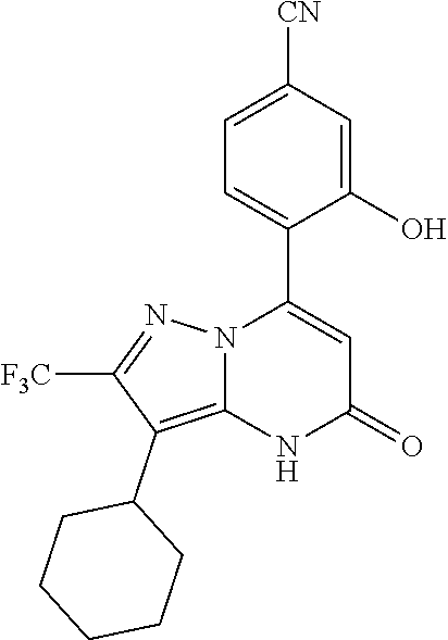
C1(O)=CC([CN])=CC=C1C1=CC(=O)NC2=C(C3CCCCC3)C([F3C])=NN12
